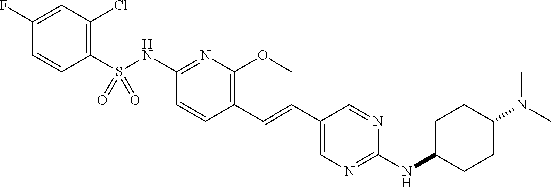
C1(S(NC2=NC(OC)=C(C=CC3=CN=C(NC4CCC(N(C)C)CC4)N=C3)C=C2)(=O)=O)=C(Cl)C=C(F)C=C1
